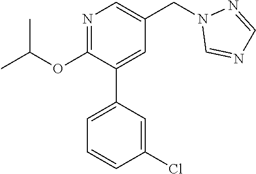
N1=C(OC(C)C)C(C2=CC=CC(Cl)=C2)=CC(CN2C=NC=N2)=C1
